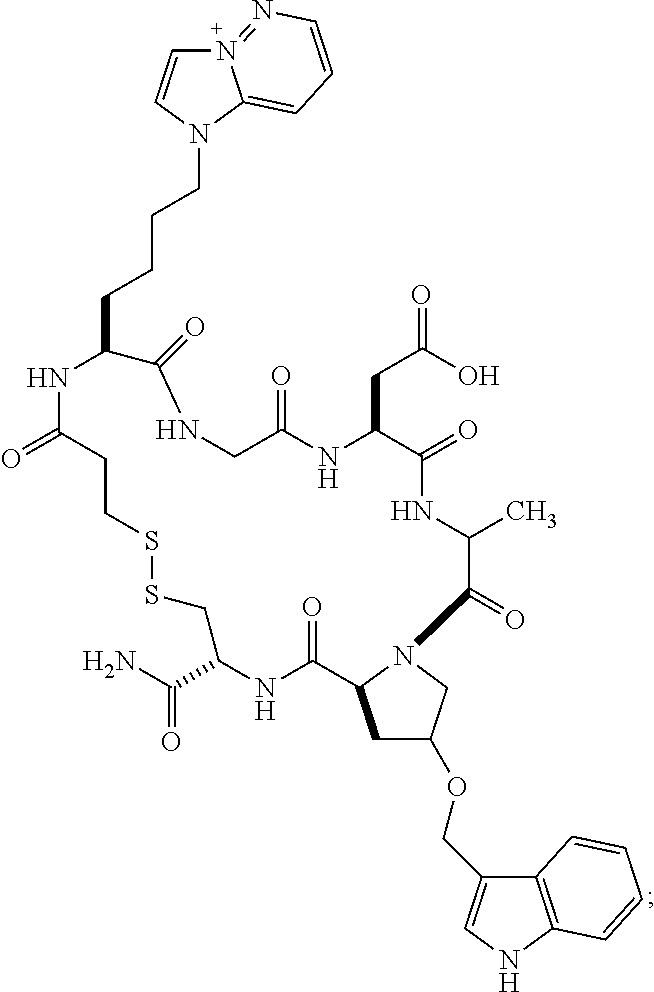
N1CC(=O)NC(CC(=O)O)C(=O)NC(C)C(=O)N2C(C(=O)NC(C(N)=O)CSSCCC(=O)NC(CCCCN3C=CN4=NC=CC=C43)C1=O)CC(OCC1=CNC3=C1C=CC=C3)C2
